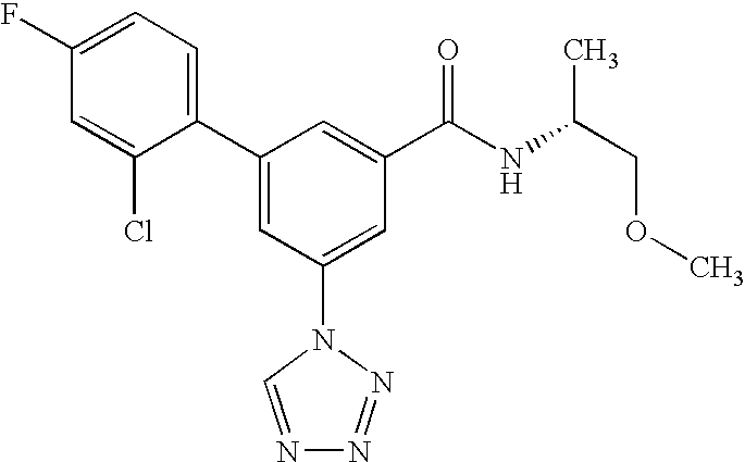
C1(C2=CC(N3C=NN=N3)=CC(C(NC(COC)C)=O)=C2)=CC=C(F)C=C1Cl
